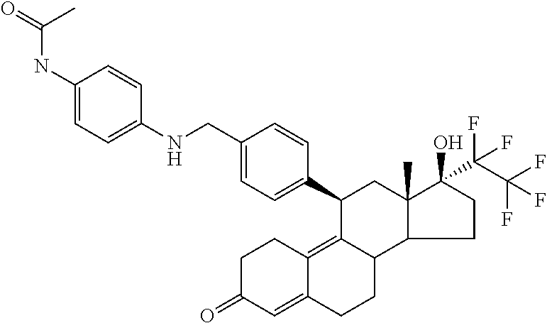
C1C(=O)C=C2C(=C3C(CC2)C2C(C)(CC3C3=CC=C(CNC4=CC=C(NC(=O)C)C=C4)C=C3)C(O)(C(C(F)(F)F)(F)F)CC2)C1
